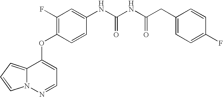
C1=C(NC(NC(CC2=CC=C(F)C=C2)=O)=O)C=CC(OC2=CC=NN3C2=CC=C3)=C1F
